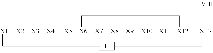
[X1]([X2][X3][X4][X5][X6]1[X7][X8][X9][X10][X11][X12]([X13]CC)CC1)CC
